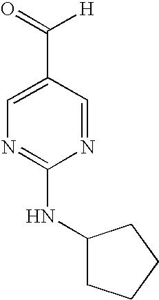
N1=C(NC2CCCC2)N=CC(C(=O)[H])=C1
